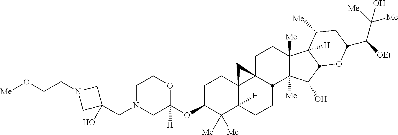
C1N(CC2(O)CN(CCO[Me])C2)CC(OC2C([Me])([Me])C3([H])C4(CC2)C2(CCC5([Me])C([Me])(C(O)C6C5([H])C([Me])CC(C([OEt])C([Me])([Me])O)O6)C2CC3)C4)([H])OC1
